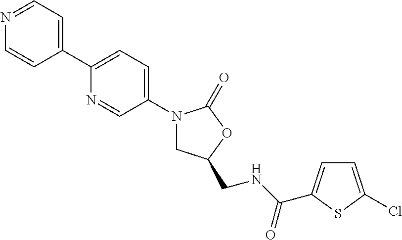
N1=CC=C(C2=CC=C(N3CC(CNC(=O)C4=CC=C(Cl)S4)OC3=O)C=N2)C=C1
